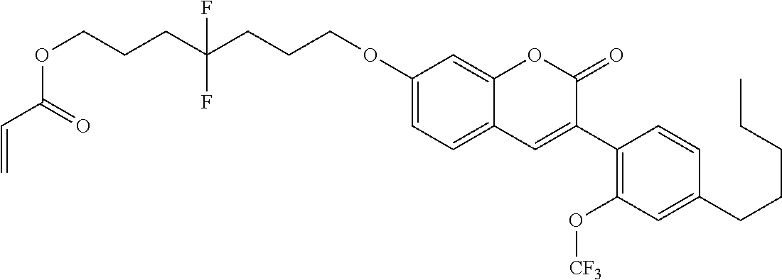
C(COC1=CC=C2C(=C1)OC(=O)C(C1=C(O[CF3])C=C(CCCCC)C=C1)=C2)CC(CCCOC(C=C)=O)(F)F
